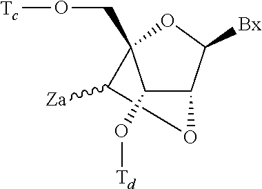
C12C([Bx])OC(CO[Tc])(C([Za])O1)C2O[Td]
